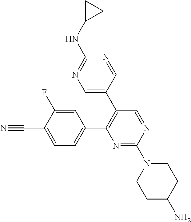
C1(C2=C(C3=CN=C(NC4CC4)N=C3)C=NC(N3CCC(N)CC3)=N2)=CC=C(C#N)C(F)=C1
